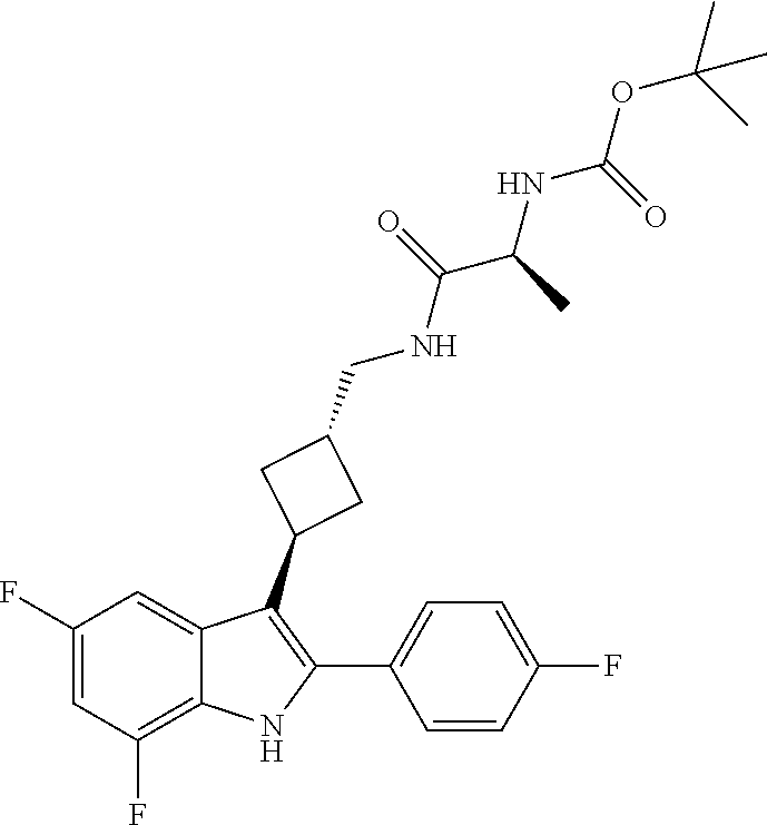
C1=C(C2=C(C3CC(CNC(=O)C(NC(OC(C)(C)C)=O)C)C3)C3=CC(F)=CC(F)=C3N2)C=CC(F)=C1
